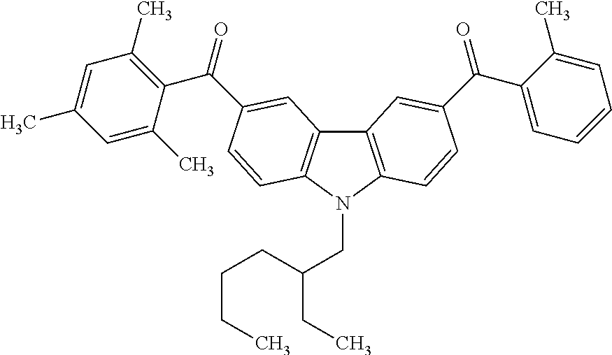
C12=C(N(CC(CC)CCCC)C3=C1C=C(C(C1=C(C)C=C(C)C=C1C)=O)C=C3)C=CC(C(C1=CC=CC=C1C)=O)=C2
